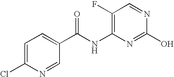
N(C1=C(F)C=NC(O)=N1)C(C1=CC=C(Cl)N=C1)=O
